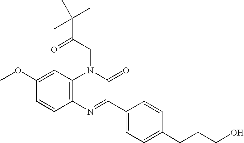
C1(OC)=CC2=C(C=C1)N=C(C1=CC=C(CCCO)C=C1)C(=O)N2CC(C(C)(C)C)=O
